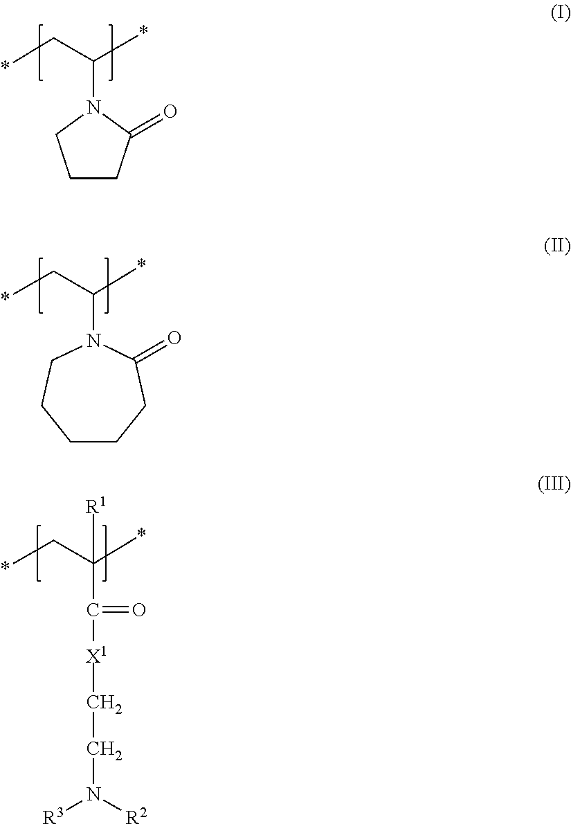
C(N1CCCC1=O)(C*)*.C(N1CCCCCC1=O)(C*)*.C(C([X1]CCN([R3])[R2])=O)(C*)(*)[R1]
